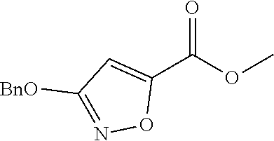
C1(C(OC)=O)=CC([BnO])=NO1
